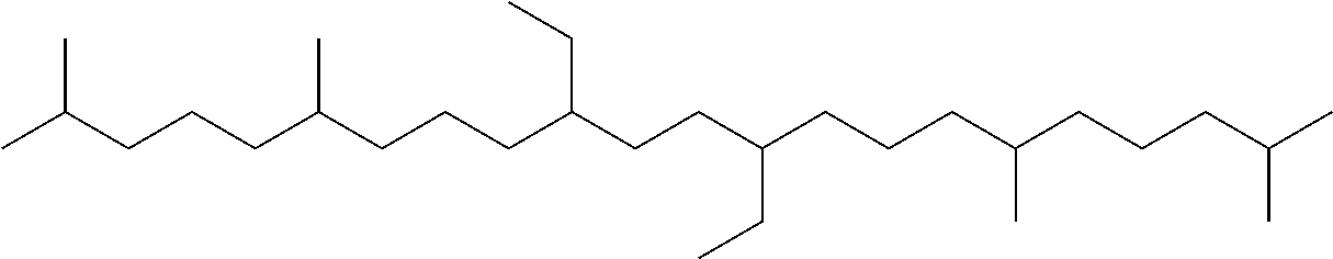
CC(CCCC(CCCC(CCC(CCCC(CCCC(C)C)C)CC)CC)C)C
